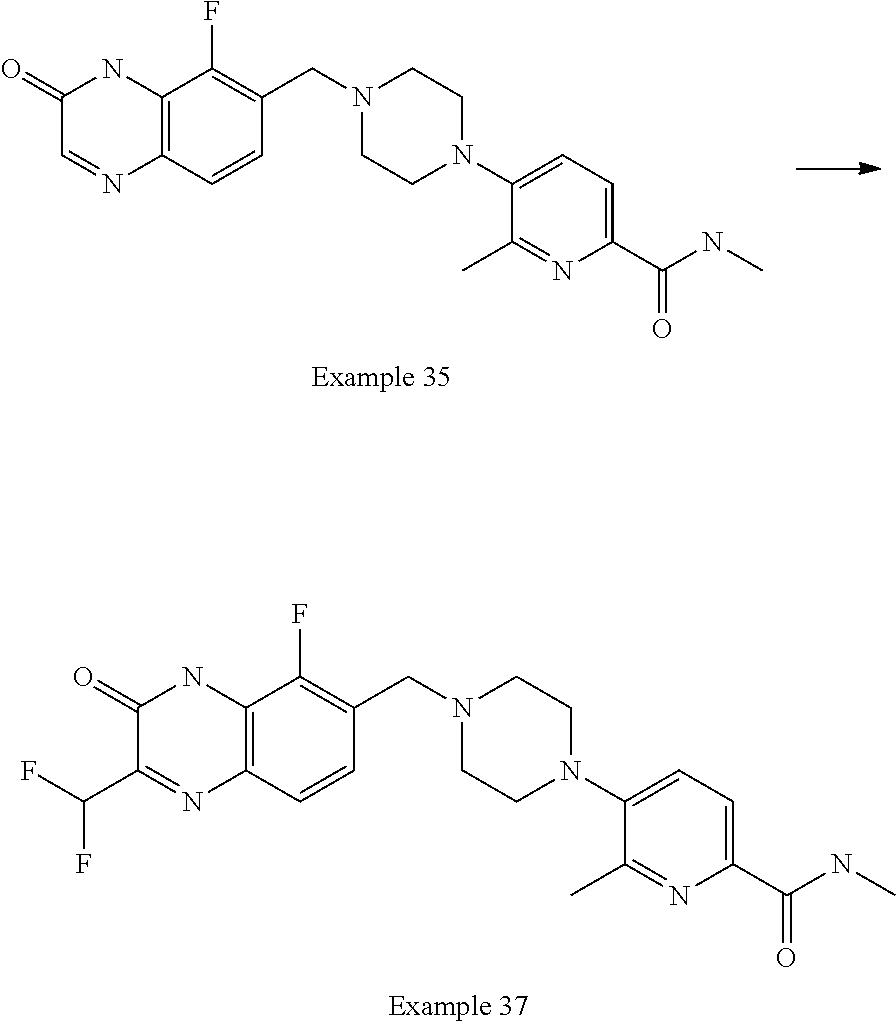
C1(N2CCN(CC3=C(F)C4=C(C=C3)N=CC(=O)N4)CC2)=CC=C(C(NC)=O)N=C1C.C1(N2CCN(CC3=C(F)C4=C(C=C3)N=C(C(F)F)C(=O)N4)CC2)=CC=C(C(NC)=O)N=C1C
